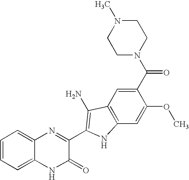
C1=C2C(=CC=C1)N=C(C1=C(N)C3=C(C=C(OC)C(C(N4CCN(C)CC4)=O)=C3)N1)C(=O)N2
